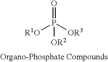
O=P([R1O])([OR3])[OR2]
